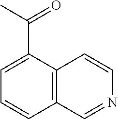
C12=C(C(C(=O)C)=CC=C1)C=CN=C2
